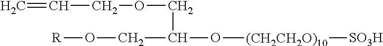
C=CCOCC(CO[R])O[(CH2CH2O)10][SO3H]
